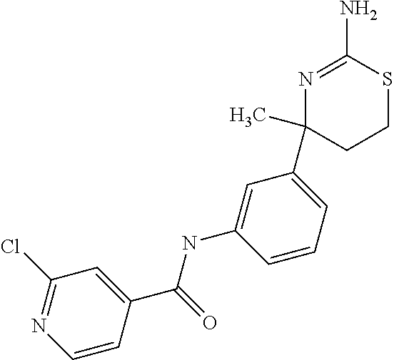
C1=CC(C(=O)NC2=CC(C3(C)CCSC(N)=N3)=CC=C2)=CC(Cl)=N1
